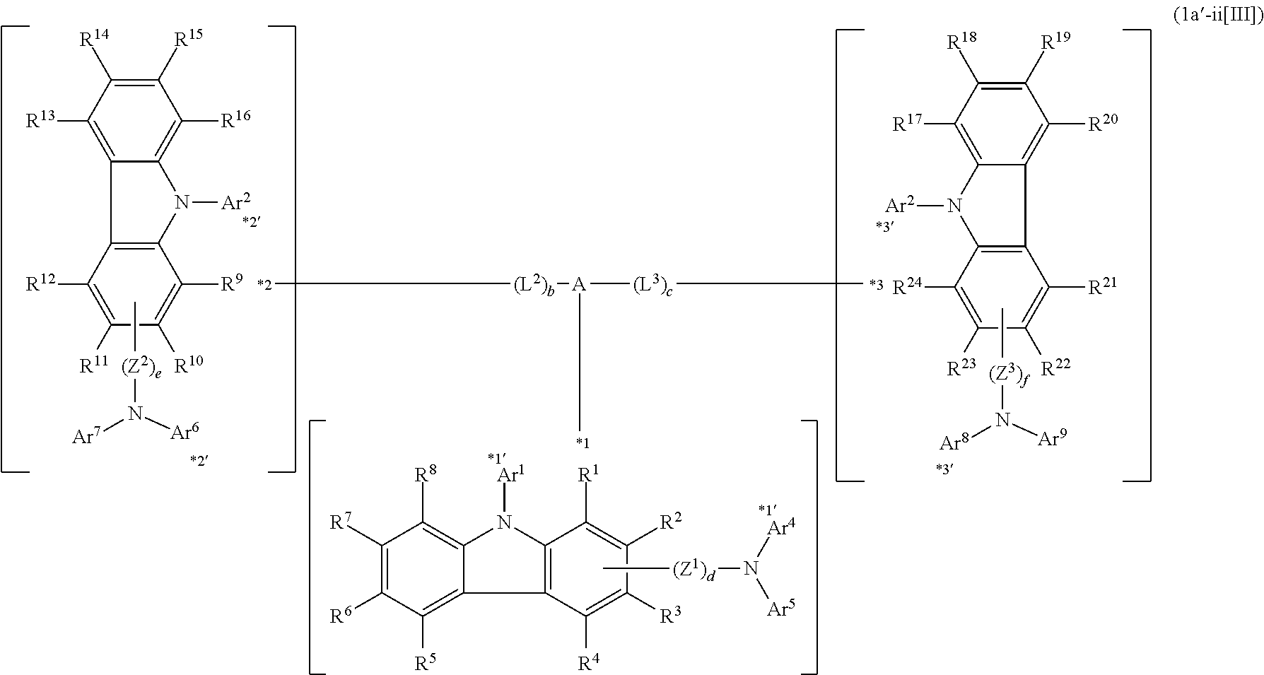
N1([Ar2])C2=C([R16])C([R15])=C([R14])C([R13])=C2C2=C1C([R9])=C([R10])C([R11])=C2[R12].C[(Z1)d]N([Ar5])[Ar4].C[(Z2)e]N([Ar7])[Ar6].C[(Z3)f]N([Ar8])[Ar9].C12=C(C([R4])=C([R3])C([R2])=C1[R1])C1=C([R5])C([R6])=C([R7])C([R8])=C1N2[Ar1].N1([Ar2])C2=C(C3=C([R20])C([R19])=C([R18])C([R17])=C13)C([R21])=C([R22])C([R23])=C2[R24].C[(L2)b][A]([(L3)c]C)C
